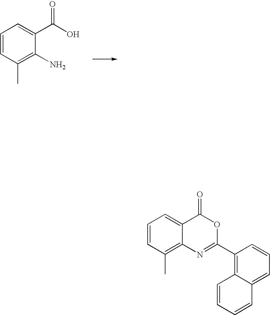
C1=CC(C)=C(N)C(C(O)=O)=C1.C1=CC(C)=C2C(=C1)C(=O)OC(C1=C3C(=CC=C1)C=CC=C3)=N2
